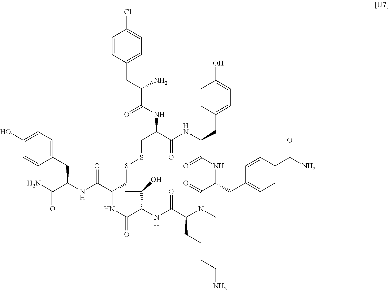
C1(O)=CC=C(CC(NC(=O)C2NC(=O)C(C(O)C)NC(=O)C(CCCCN)N(C)C(=O)C(CC3=CC=C(C([NH2])=O)C=C3)NC(=O)C(CC3=CC=C(O)C=C3)NC(=O)C(NC(C(CC3=CC=C(Cl)C=C3)N)=O)CSSC2)C(N)=O)C=C1
